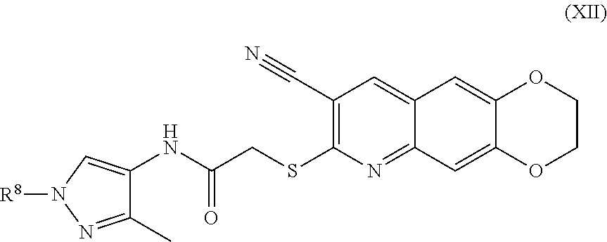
C1(C#N)=C(SCC(NC2=CN([R8])N=C2C)=O)N=C2C(=C1)C=C1C(=C2)OCCO1
